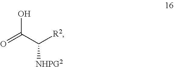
O=C(C([R2])[NHPG2])O
